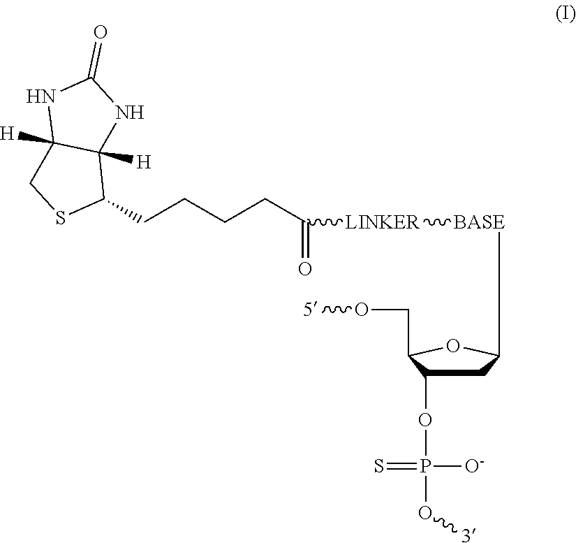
C1C(OP(O[3])([O-])=S)C(CO[5])OC1[BASE][LINKER]C(CCCCC1C2([H])C([H])(CS1)NC(=O)N2)=O
